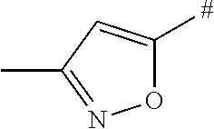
O1C([#])=CC(C)=N1
